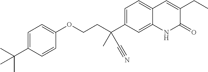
C(COC1=CC=C(C(C)(C)C)C=C1)C(C1=CC=C2C(=C1)NC(=O)C(CC)=C2)(C)C#N
